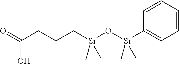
C(CCC[Si](O[Si](C1=CC=CC=C1)(C)C)(C)C)(O)=O
